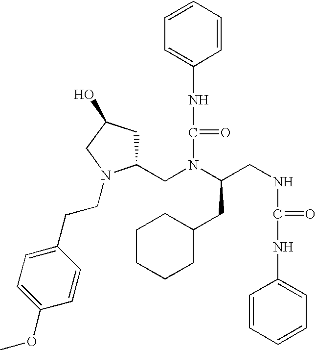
C(CNC(NC1=CC=CC=C1)=O)(N(C(NC1=CC=CC=C1)=O)CC1CC(O)CN1CCC1=CC=C(OC)C=C1)CC1CCCCC1
